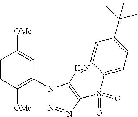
C1=CC([OMe])=C(N2N=NC(S(=O)(C3=CC=C(C(C)(C)C)C=C3)=O)=C2N)C=C1[OMe]
